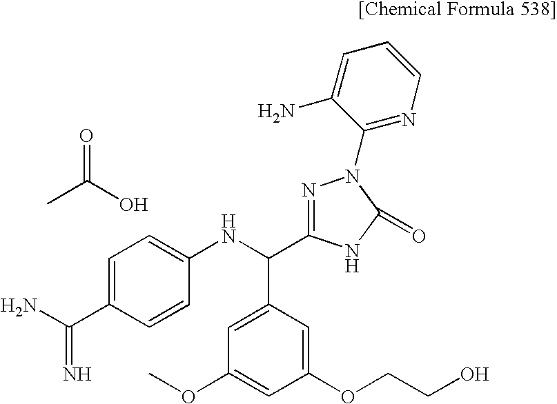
C1=C(OCCO)C=C(OC)C=C1C(NC1=CC=C(C(N)=N)C=C1)C1=NN(C2=NC=CC=C2N)C(=O)N1.CC(=O)O
